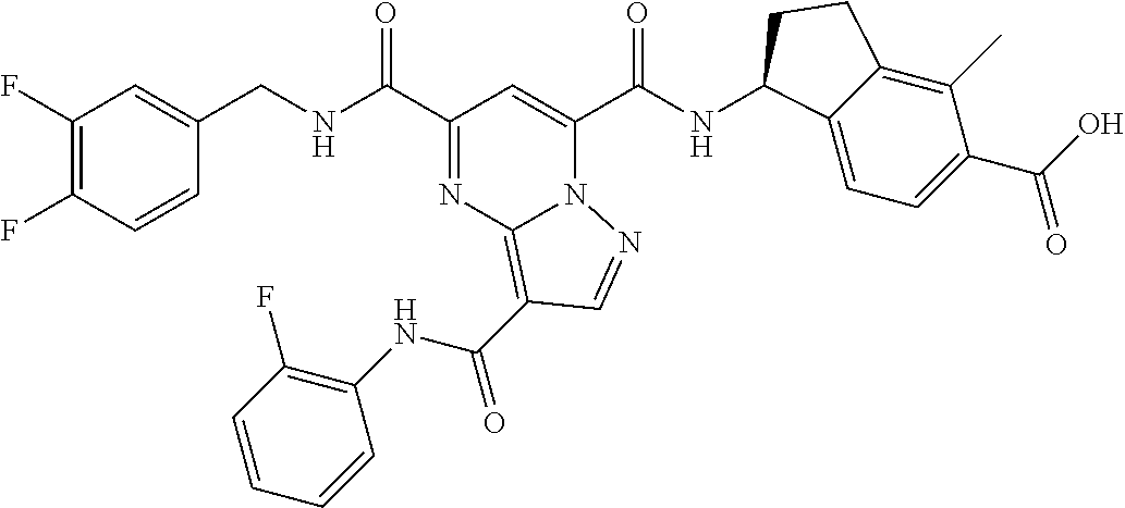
C1(F)=C(F)C=CC(CNC(C2=NC3=C(C(=O)NC4=C(F)C=CC=C4)C=NN3C(C(NC3C4=CC=C(C(O)=O)C(C)=C4CC3)=O)=C2)=O)=C1
